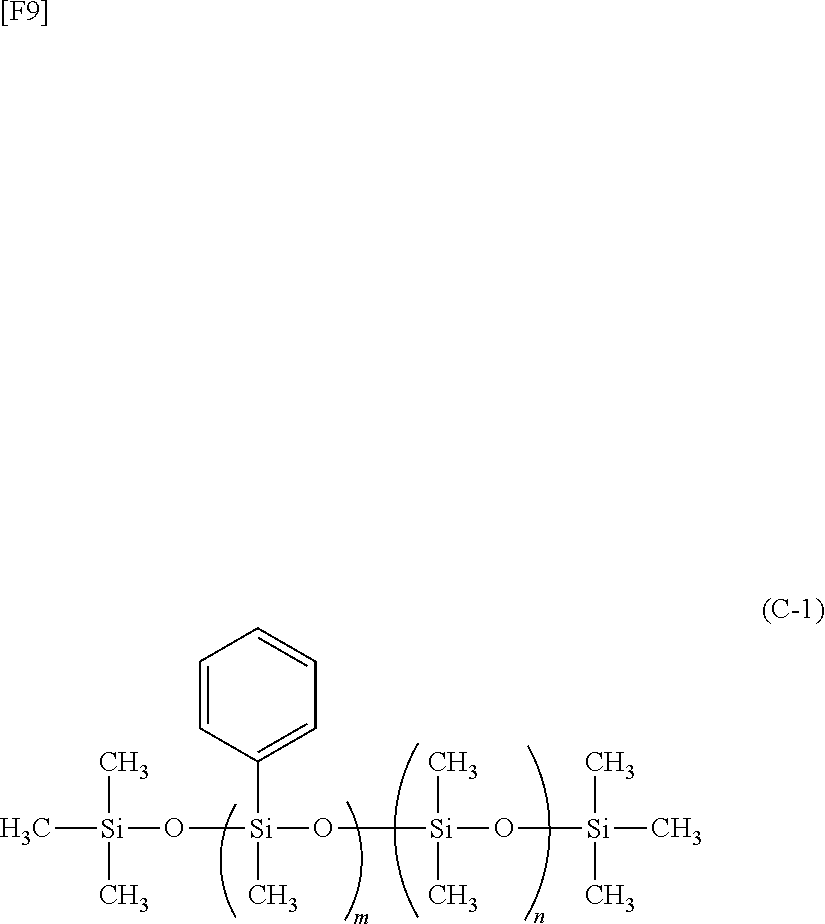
C[Si](O[Si](O[Si](O[Si](C)(C)C)(C)C)(C)C1=CC=CC=C1)(C)C.[[F9]]
